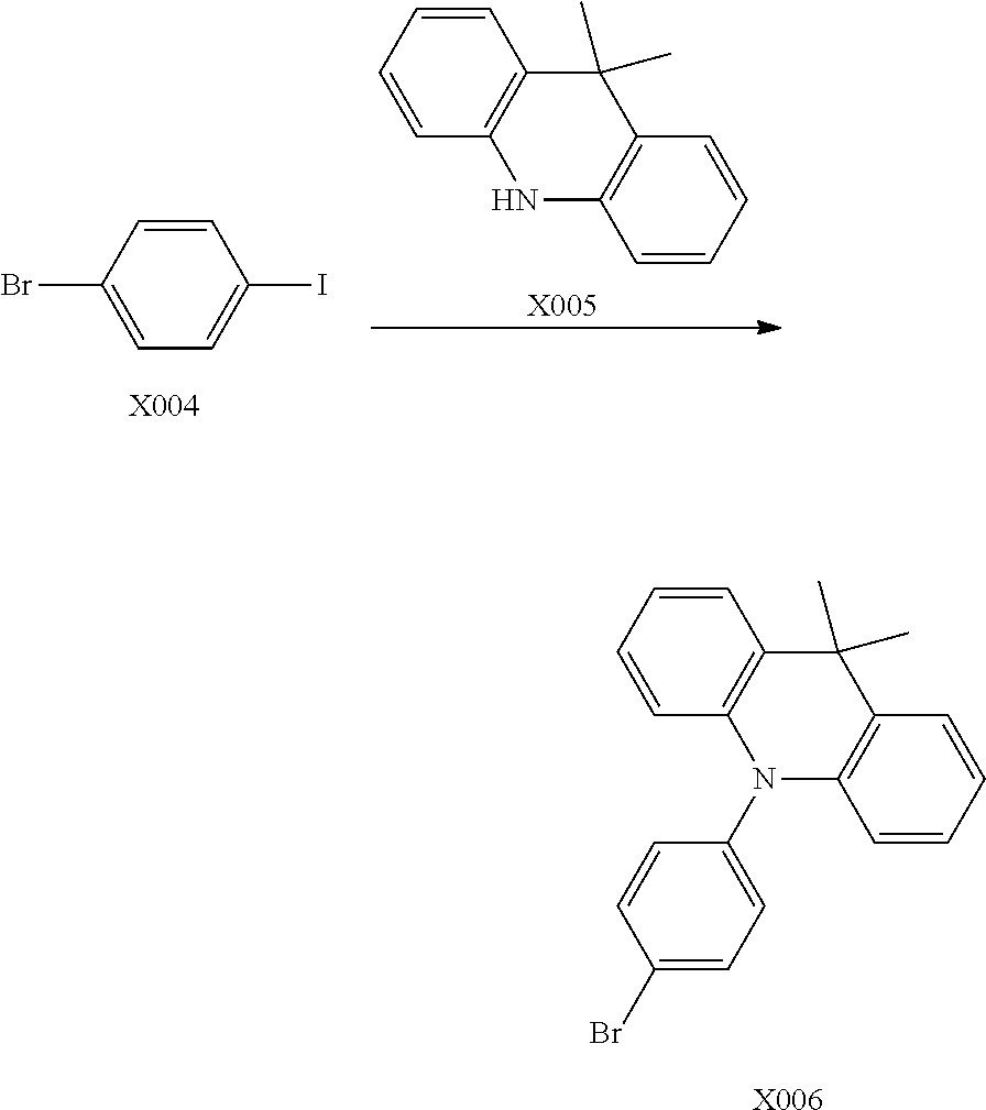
C1=CC=CC2=C1C(C)(C)C1=C(N2C2=CC=C(Br)C=C2)C=CC=C1.[X006].C1=CC(Br)=CC=C1I.[X004].C1=CC=CC2=C1C(C)(C)C1=C(N2)C=CC=C1.[X005]
